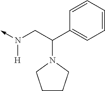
C(C1=CC=CC=C1)(CN(->C)[H])N1CCCC1
